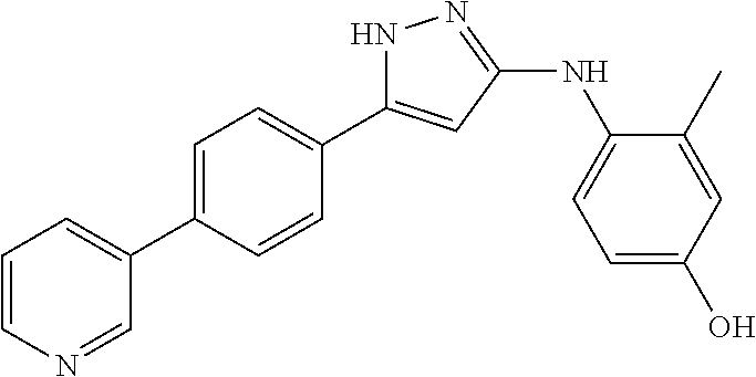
C1=C(C2=CC=CN=C2)C=CC(C2=CC(NC3=CC=C(O)C=C3C)=NN2)=C1
